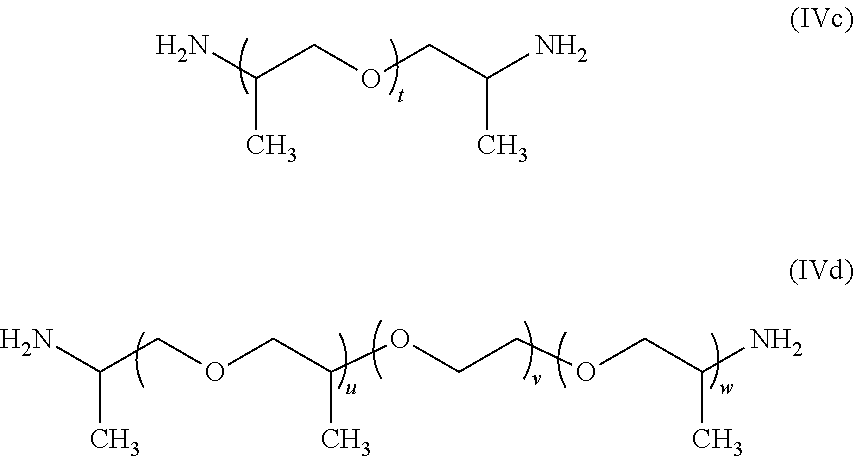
NC(C)COCC(N)C.NC(C)COCC(OCCOCC(C)N)C
